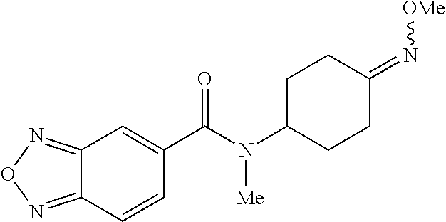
C12=NON=C1C=CC(C(N(C1CCC(=N[OMe])CC1)[Me])=O)=C2
